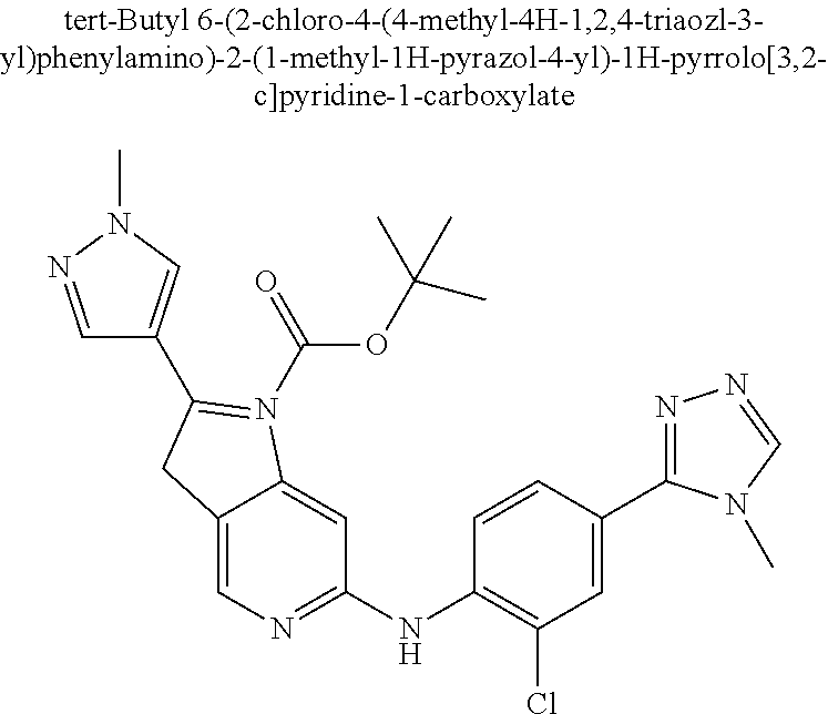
C12=CN=C(NC3=C(Cl)C=C(C4=NN=CN4C)C=C3)C=C1N(C(=O)OC(C)(C)C)=C(C1=CN(C)N=C1)C2
